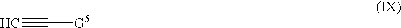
C#C[G5]
